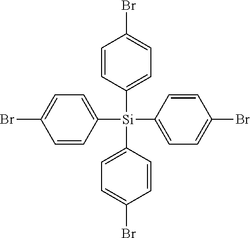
C1(Br)=CC=C([Si](C2=CC=C(Br)C=C2)(C2=CC=C(Br)C=C2)C2=CC=C(Br)C=C2)C=C1
